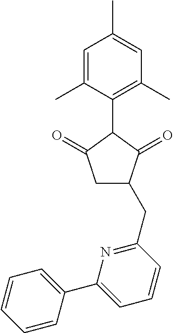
C1=C(C)C(C2C(=O)CC(CC3=NC(C4=CC=CC=C4)=CC=C3)C2=O)=C(C)C=C1C
